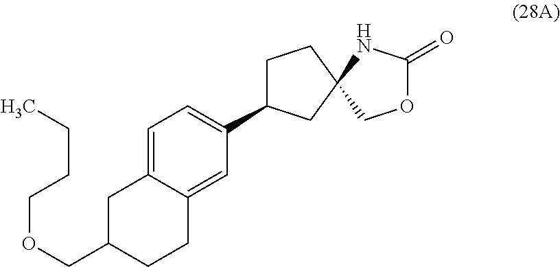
C1=C2C(=CC(C3CCC4(C3)COC(=O)N4)=C1)CCC(COCCCC)C2
